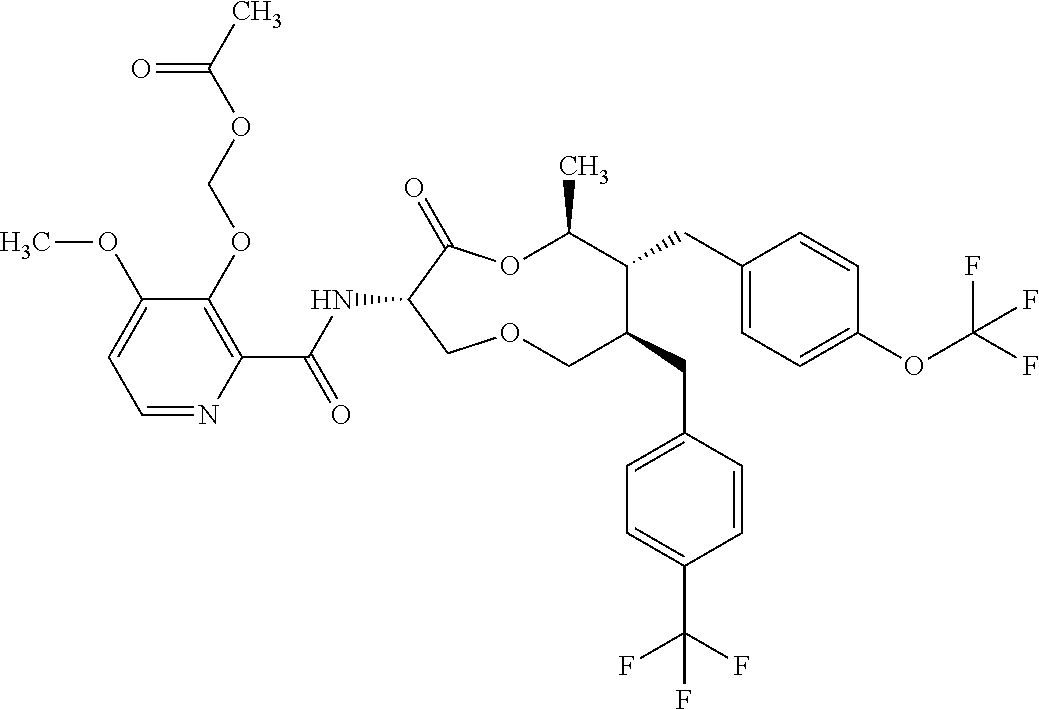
C1(OCOC(C)=O)=C(C(NC2C(=O)OC(C)C(CC3=CC=C(OC(F)(F)F)C=C3)C(CC3=CC=C(C(F)(F)F)C=C3)COC2)=O)N=CC=C1OC
